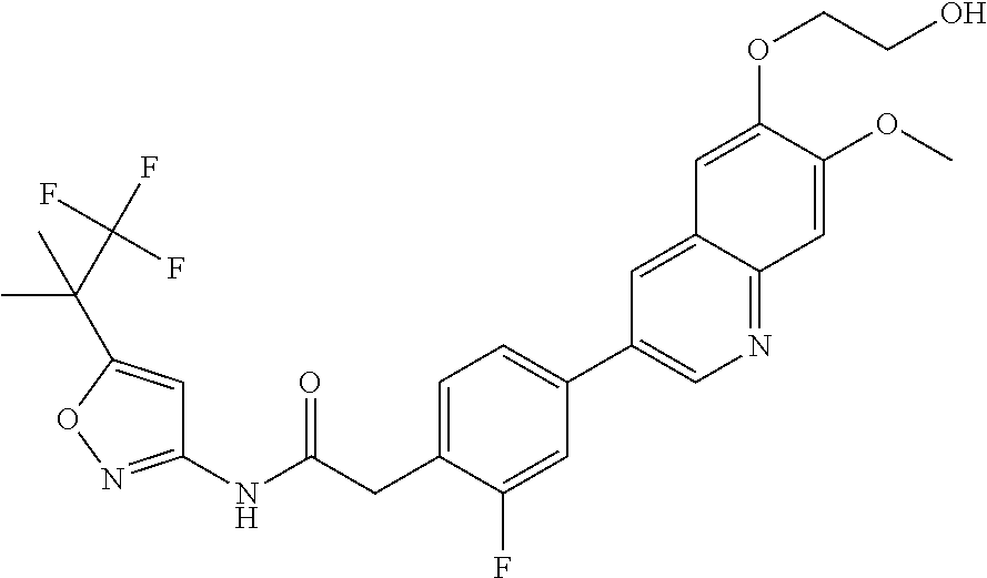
C1(NC(CC2=CC=C(C3=CN=C4C(=C3)C=C(OCCO)C(OC)=C4)C=C2F)=O)=NOC(C(C(F)(F)F)(C)C)=C1
